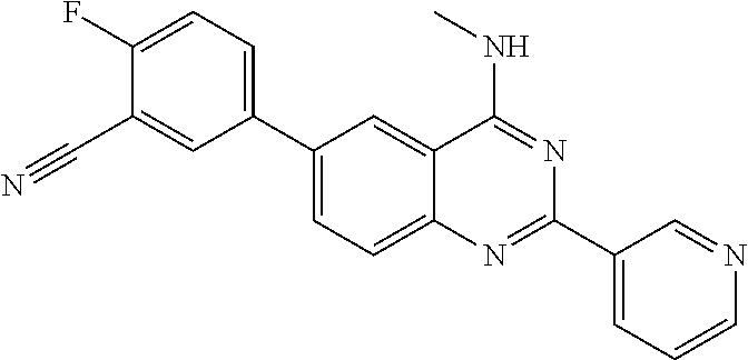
C1(C2=CC=C(F)C(C#N)=C2)=CC=C2C(=C1)C(NC)=NC(C1=CC=CN=C1)=N2
